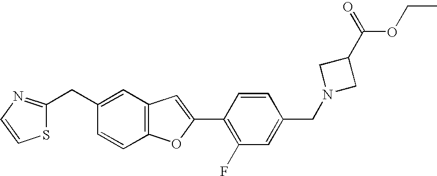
C1(CC2=CC3=C(C=C2)OC(C2=C(F)C=C(CN4CC(C(=O)OCC)C4)C=C2)=C3)=NC=CS1
